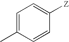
C1=C(C)C=CC([Z])=C1
